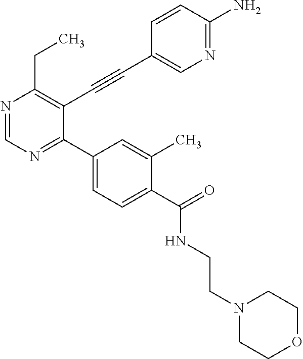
N1=CN=C(C2=CC=C(C(=O)NCCN3CCOCC3)C(C)=C2)C(C#CC2=CN=C(N)C=C2)=C1CC
